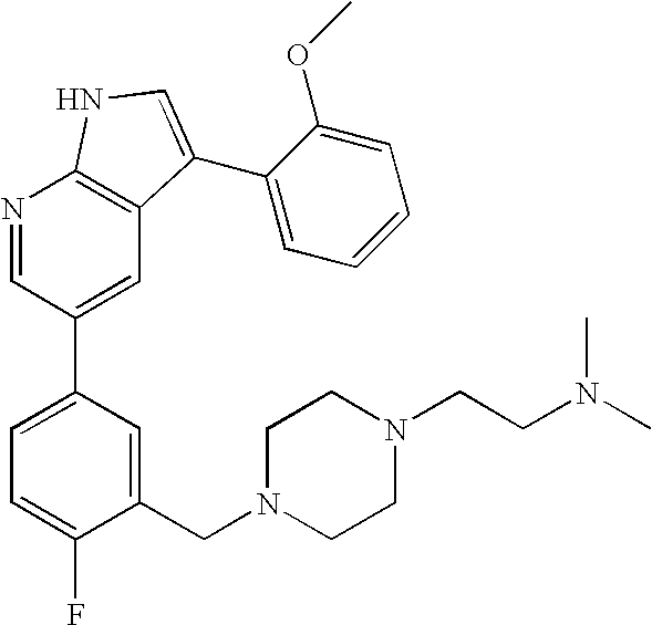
N1=CC(C2=CC=C(F)C(CN3CCN(CCN(C)C)CC3)=C2)=CC2=C1NC=C2C1=CC=CC=C1OC
